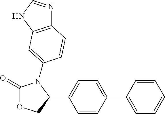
C1=CC(C2=CC=C(C3COC(=O)N3C3=CC4=C(N=CN4)C=C3)C=C2)=CC=C1
